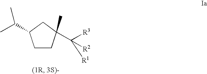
C1CC(C([R3])([R2])[R1])(C)CC1C(C)C
